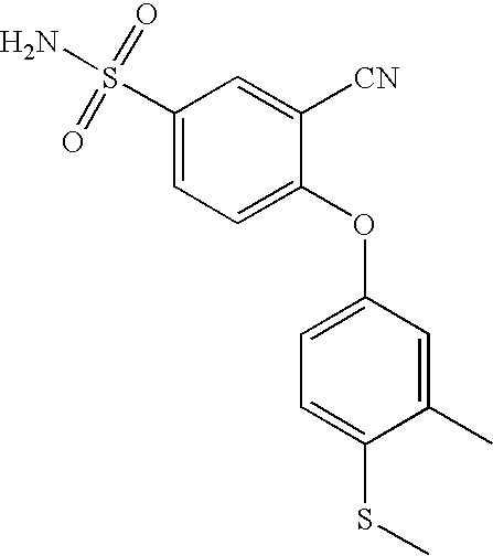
C1(S(=O)(=O)N)=CC=C(OC2=CC=C(SC)C(C)=C2)C([CN])=C1
